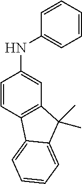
C1=CC2=C(C=C1NC1=CC=CC=C1)C(C)(C)C1=CC=CC=C21
